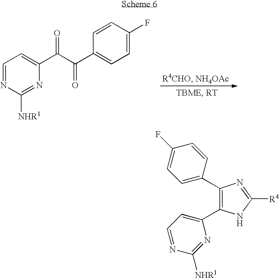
C1(C2=CC=C(F)C=C2)=C(C2=CC=NC([NHR1])=N2)NC([R4])=N1.C1=NC([NHR1])=NC(C(C(C2=CC=C(F)C=C2)=O)=O)=C1
